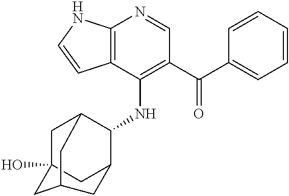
C12=C(C(NC3C4CC5(O)CC3CC(C5)C4)=C(C(C3=CC=CC=C3)=O)C=N1)C=CN2
